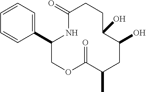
C1(C2=CC=CC=C2)COC(=O)C(C)CC(O)C(O)CCC(=O)N1
